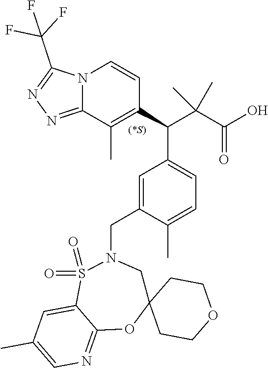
N12C(=NN=C1C(F)(F)F)C(C)=C(C(C(C(O)=O)(C)C)C1=CC=C(C)C(CN3S(=O)(=O)C4=CC(C)=CN=C4OC4(C3)CCOCC4)=C1)C=C2
